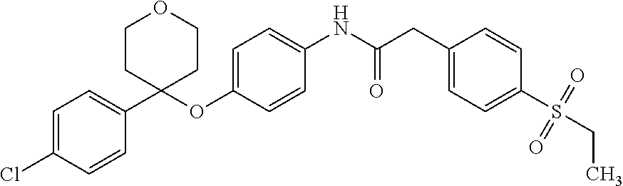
C1=C(Cl)C=CC(C2(OC3=CC=C(NC(CC4=CC=C(S(=O)(=O)CC)C=C4)=O)C=C3)CCOCC2)=C1
